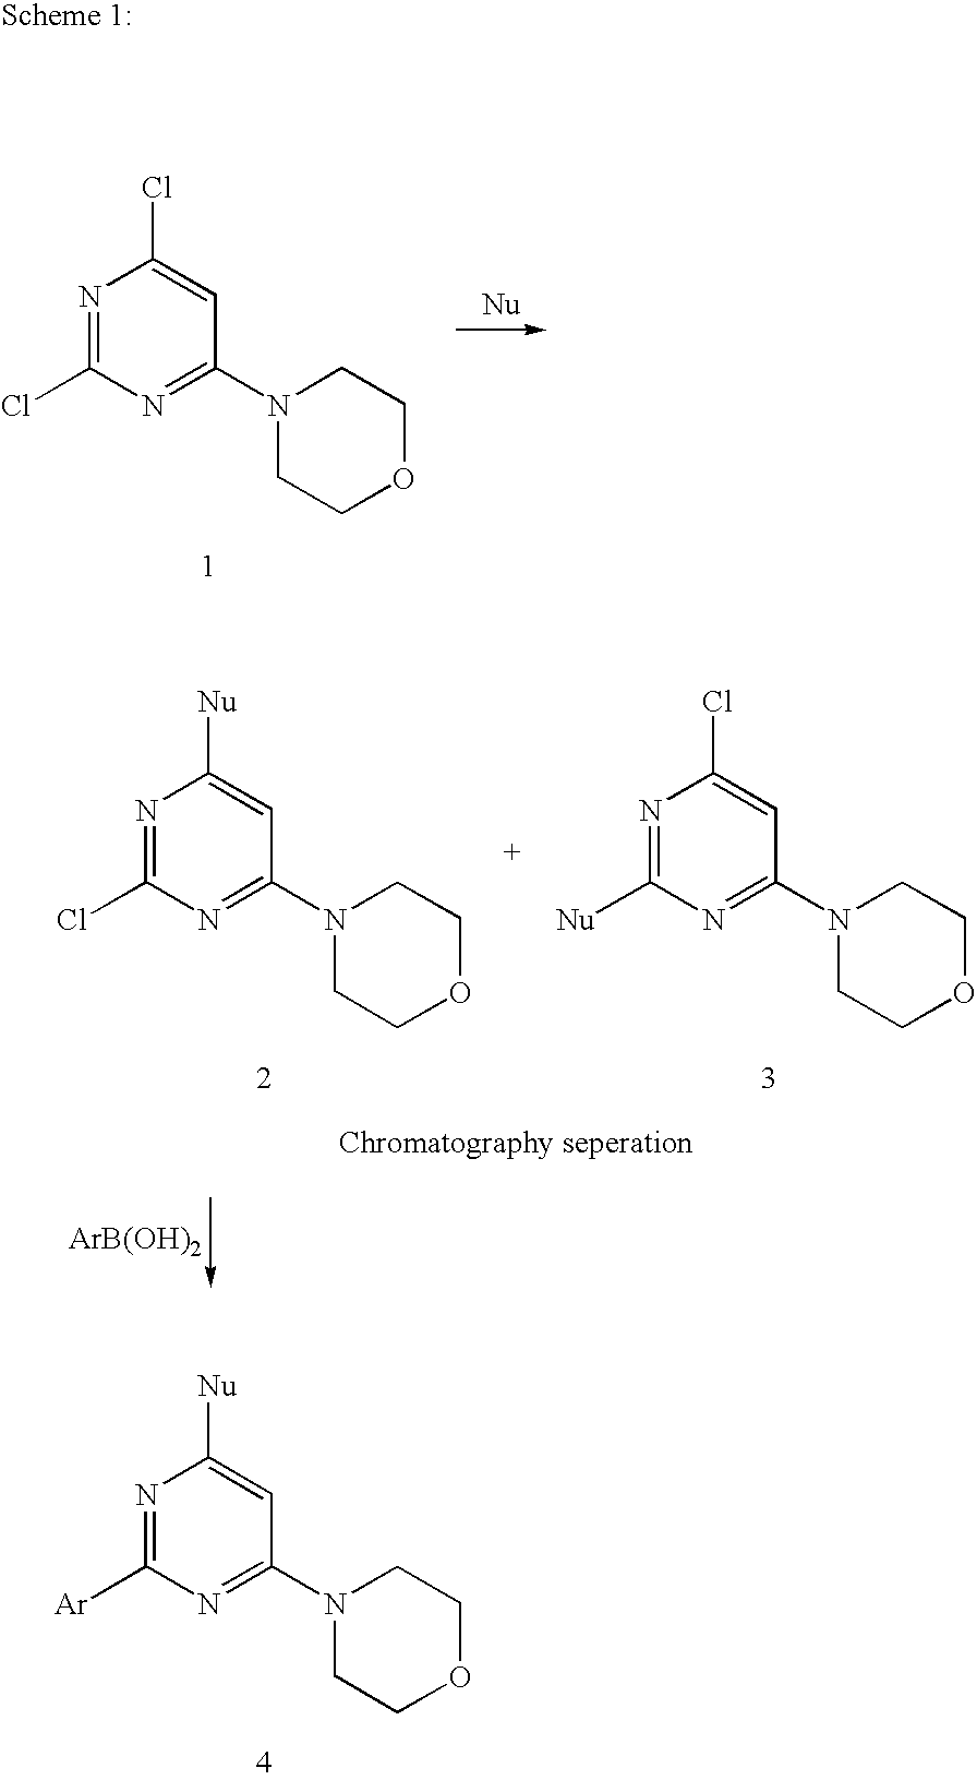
N1=C(Cl)N=C(N2CCOCC2)C=C1Cl.N1=C(Cl)N=C(N2CCOCC2)C=C1[Nu].N1=C([Nu])N=C(N2CCOCC2)C=C1Cl.[ArB(OH)2].N1=C([Ar])N=C(N2CCOCC2)C=C1[Nu]
